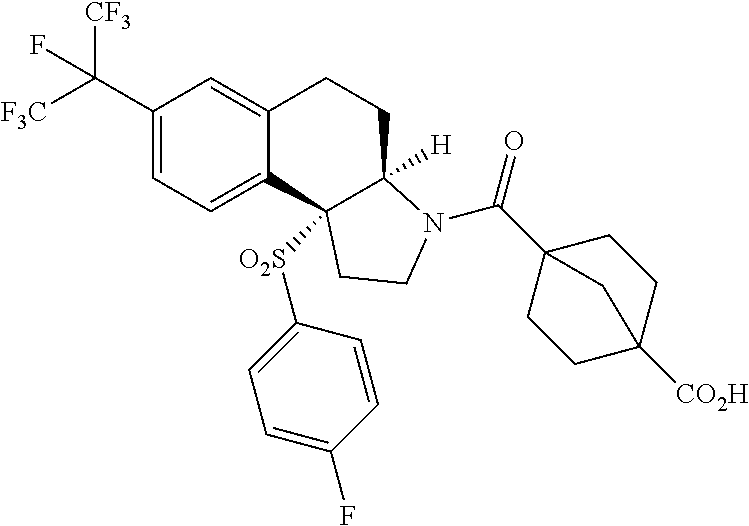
C1(C([CF3])([F3C])F)=CC=C2C(=C1)CCC1([H])C2([O2S]C2=CC=C(F)C=C2)CCN1C(C12CCC([CO2H])(CC1)C2)=O
